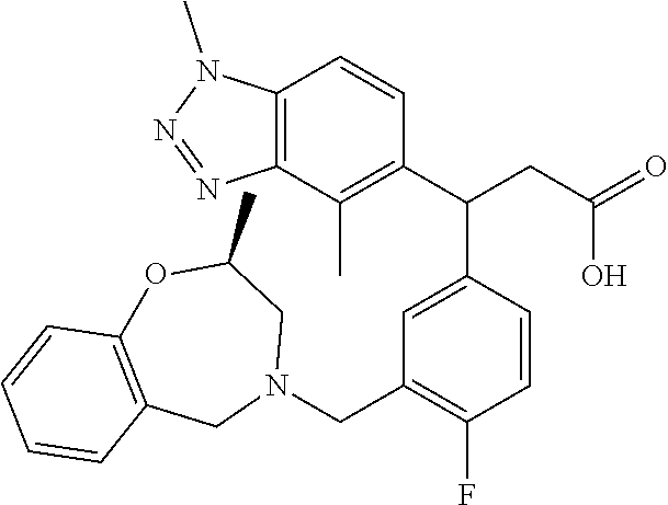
C1=C(C(CC(O)=O)C2=C(C)C3=C(C=C2)N(C)N=N3)C=CC(F)=C1CN1CC2=C(OC(C)C1)C=CC=C2
